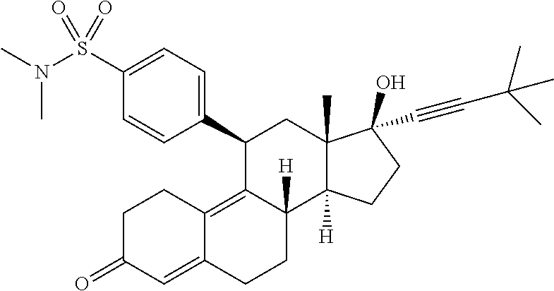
C1(C2=CC=C(S(N(C)C)(=O)=O)C=C2)C2=C3C(=CC(=O)CC3)CCC2([H])C2([H])C(C)(C1)C(C#CC(C)(C)C)(O)CC2
